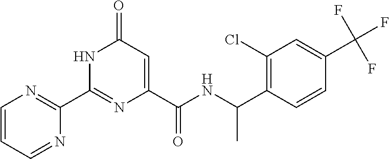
C1(C2=NC=CC=N2)=NC(C(NC(C2=C(Cl)C=C(C(F)(F)F)C=C2)C)=O)=CC(=O)N1
